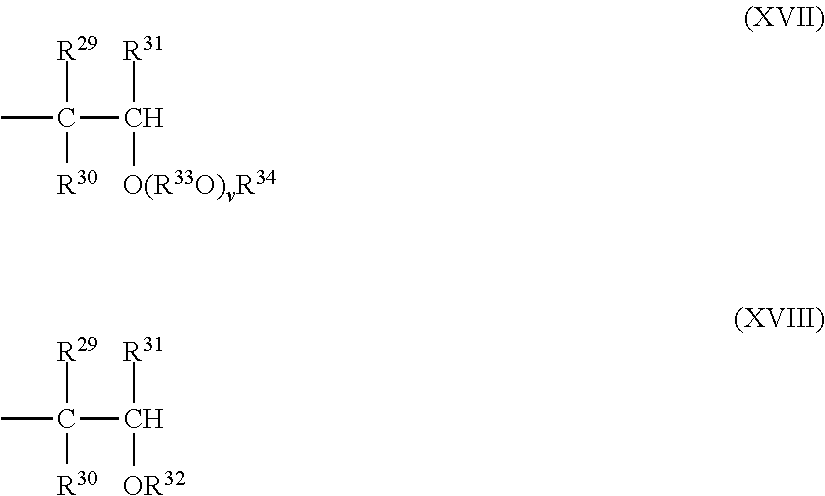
C(C([R31])[O(R33O)vR34])([R29])([R30])C.C(C([R31])[OR32])([R29])([R30])C
